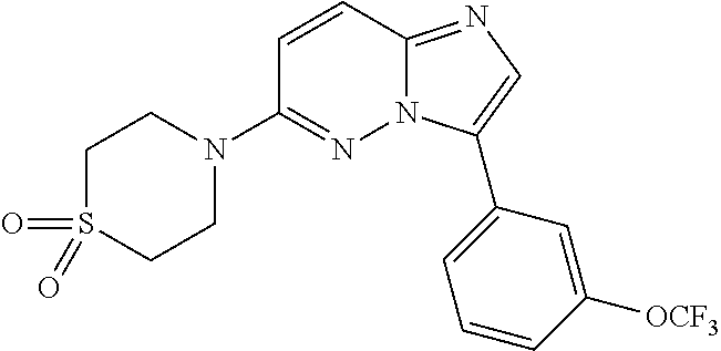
N1(C2=NN3C(=NC=C3C3=CC=CC([OCF3])=C3)C=C2)CCS(=O)(=O)CC1
